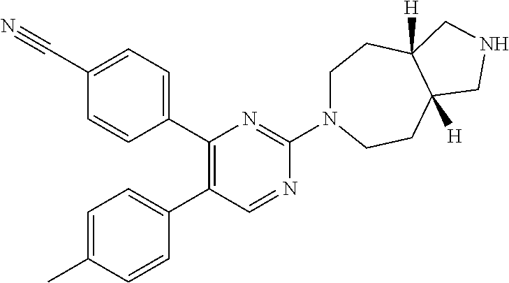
C1(C#N)=CC=C(C2=C(C3=CC=C(C)C=C3)C=NC(N3CCC4([H])C([H])(CC3)CNC4)=N2)C=C1
